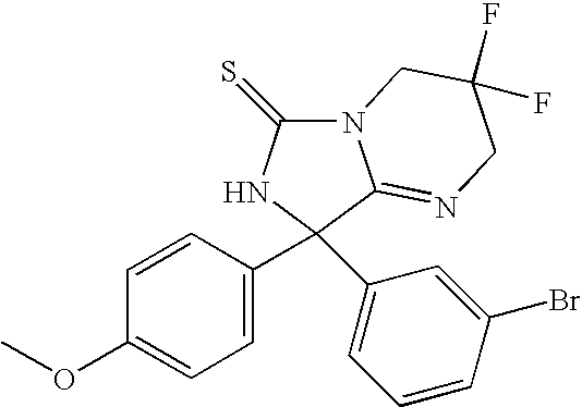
N12C(=S)NC(C3=CC=C(OC)C=C3)(C3=CC=CC(Br)=C3)C1=NCC(F)(F)C2
